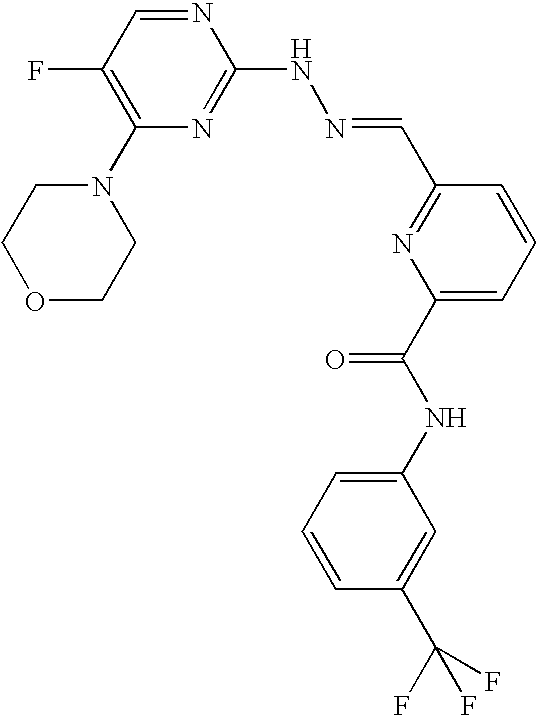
N1=CC(F)=C(N2CCOCC2)N=C1NN=CC1=NC(C(NC2=CC=CC(C(F)(F)F)=C2)=O)=CC=C1
